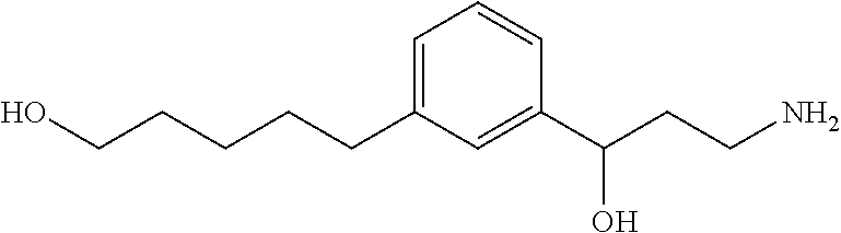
OCCCCCC1=CC=CC(C(CCN)O)=C1
